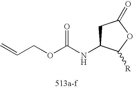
C1C(NC(OCC=C)=O)C([R])OC1=O
